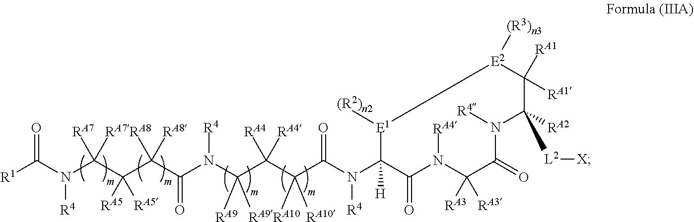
[R1]C(N(C(C(C(C(N(C(C(C(C(N(C1([H])C(=O)N([RA4])C([RA3])([RA3])C(=O)N([R4])C([L2][X])([RA2])C([RA1])([RA1])[E2]([(R3)n3])[E1]1[(R2)n2])[R4])=O)([RA10])[RA10])([RA4])[RA4])([RA9])[RA9])[R4])=O)([RA8])[RA8])([RA5])[RA5])([RA7])[RA7])[R4])=O
